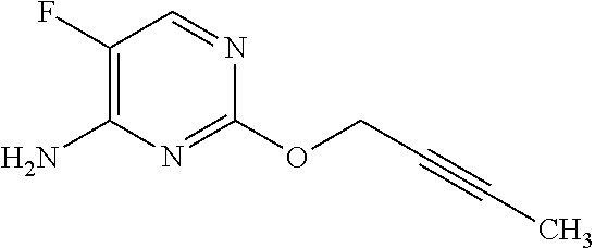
C1(OCC#CC)=NC(N)=C(F)C=N1
